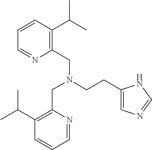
C1(C(C)C)=C(CN(CC2=C(C(C)C)C=CC=N2)CCC2=CN=CN2)N=CC=C1
